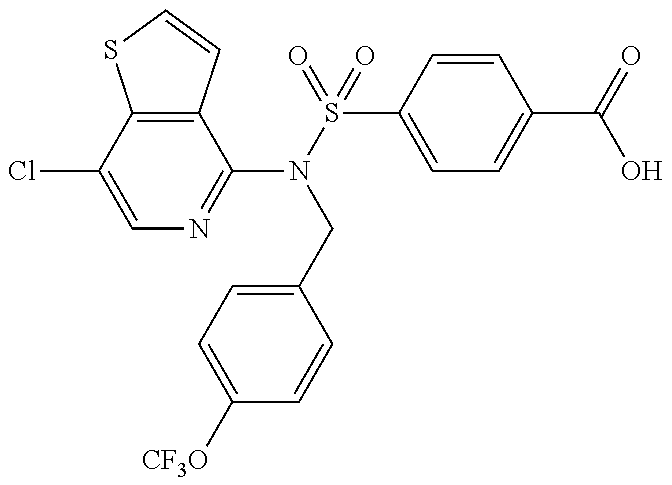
C12=C(C=CS1)C(N(CC1=CC=C([CF3O])C=C1)S(C1=CC=C(C(O)=O)C=C1)(=O)=O)=NC=C2Cl
